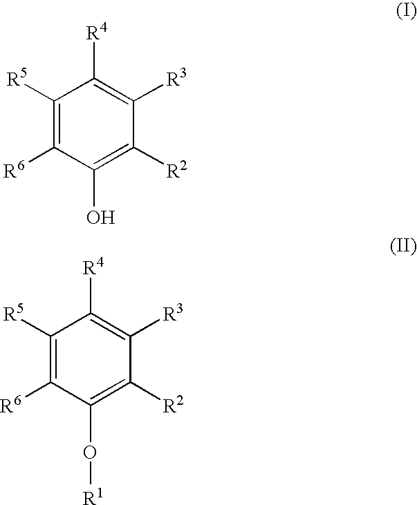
C1([R5])=C([R6])C(O)=C([R2])C([R3])=C1[R4].C1([R5])=C([R6])C(O[R1])=C([R2])C([R3])=C1[R4]
